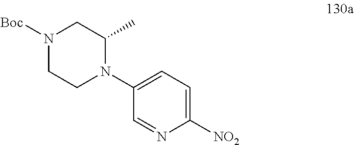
C1([NO2])=CC=C(N2C(C)CN([Boc])CC2)C=N1
